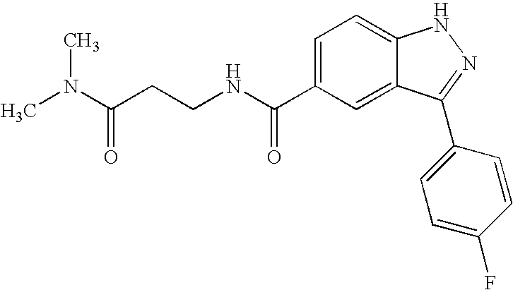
C1(C(NCCC(=O)N(C)C)=O)=CC=C2C(=C1)C(C1=CC=C(F)C=C1)=NN2
